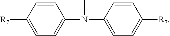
[R7]C1=CC=C(N(C2=CC=C([R7])C=C2)C)C=C1
